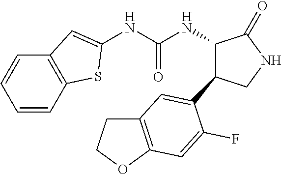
N(C(NC1C(=O)NCC1C1=CC2=C(OCC2)C=C1F)=O)C1=CC2=C(C=CC=C2)S1
